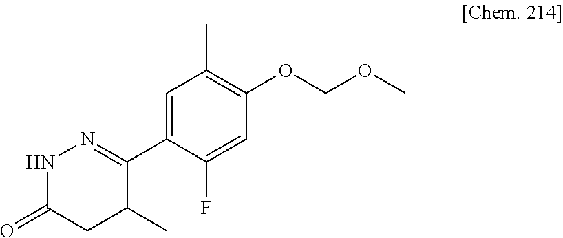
C1=C(C2=NNC(=O)CC2C)C(F)=CC(OCOC)=C1C
